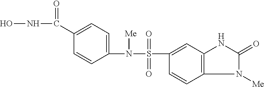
ONC(=O)C1=CC=C(N([Me])S(=O)(=O)C2=CC3=C(C=C2)N([Me])C(=O)N3)C=C1
